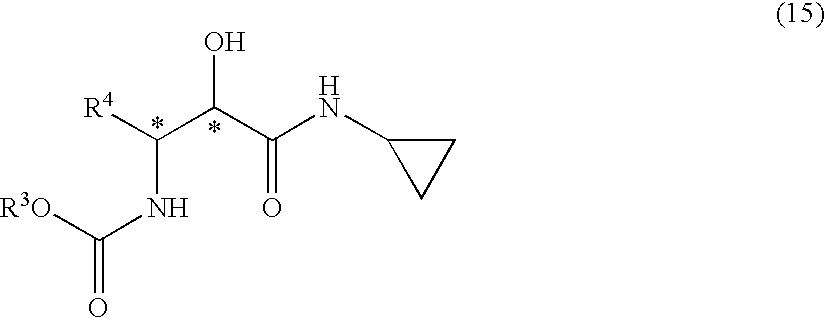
[R4]C(C(O)C(NC1CC1)=O)NC([R3O])=O
